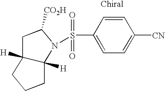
C12([H])C([H])(CCC1)N(S(C1=CC=C([CN])C=C1)(=O)=O)C([CO2H])C2
